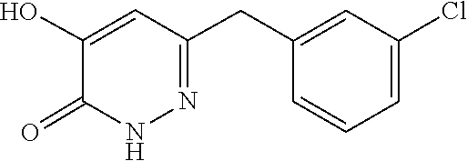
C1(CC2=CC(Cl)=CC=C2)=NNC(=O)C(O)=C1
